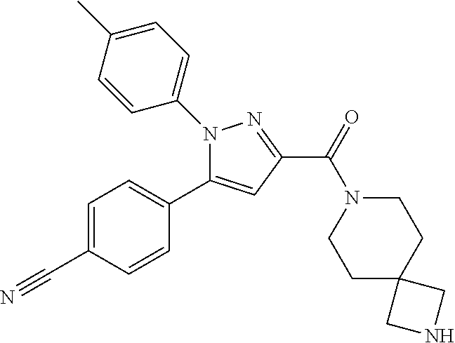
N1(C2=CC=C(C)C=C2)C(C2=CC=C(C#N)C=C2)=CC(C(N2CCC3(CC2)CNC3)=O)=N1
